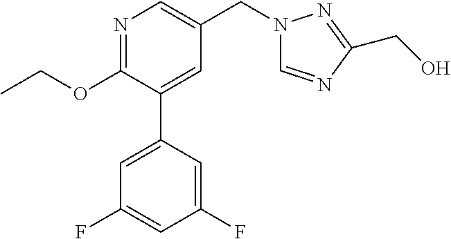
C1(OCC)=NC=C(CN2C=NC(CO)=N2)C=C1C1=CC(F)=CC(F)=C1
